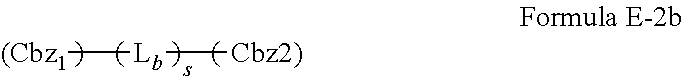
[(Cbz1][Lb][Cbz2)]
